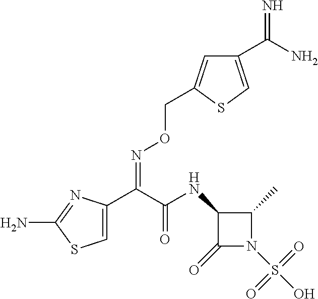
C1=C(C(C(NC2C(=O)N(S(O)(=O)=O)C2C)=O)=NOCC2=CC(C(N)=N)=CS2)N=C(N)S1
